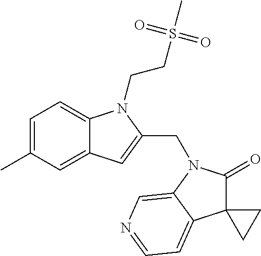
C1=C(C)C=C2C(=C1)N(CCS(C)(=O)=O)C(CN1C(=O)C3(C4=CC=NC=C14)CC3)=C2
